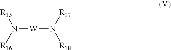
N([W]N([R18])[R17])([R15])[R16]
